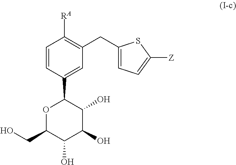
O1C(CO)C(O)C(O)C(O)C1C1=CC(CC2=CC=C([Z])S2)=C([RA])C=C1
